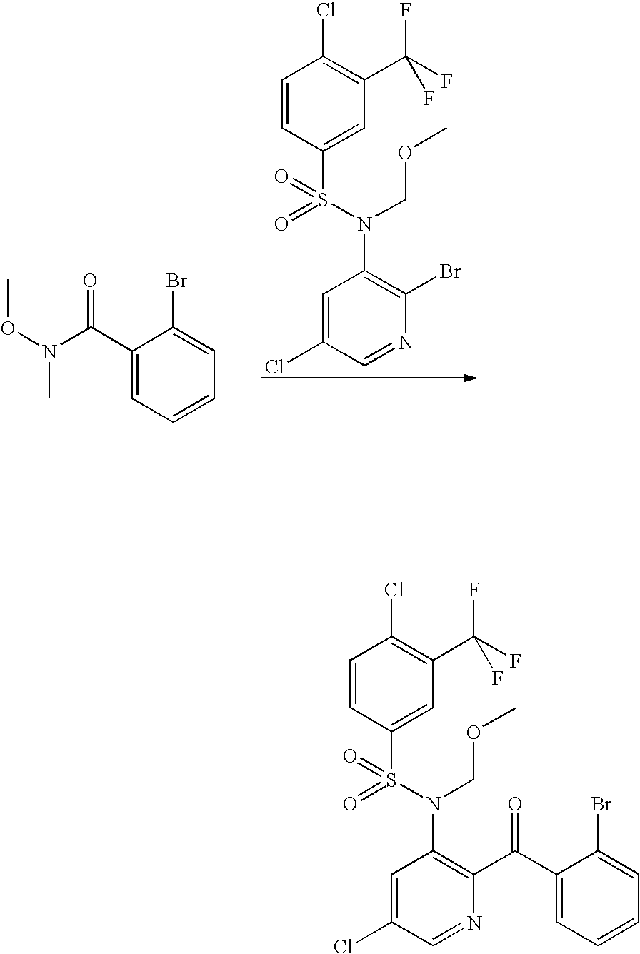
C1=CC(S(N(COC)C2=C(Br)N=CC(Cl)=C2)(=O)=O)=CC(C(F)(F)F)=C1Cl.CON(C)C(C1=CC=CC=C1Br)=O.C1=CC(S(N(COC)C2=C(C(C3=CC=CC=C3Br)=O)N=CC(Cl)=C2)(=O)=O)=CC(C(F)(F)F)=C1Cl
